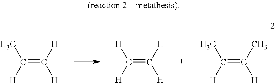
C(=C([H])[H])([H])C.C(=C([H])[H])([H])[H].C(=C(C)[H])([H])C
